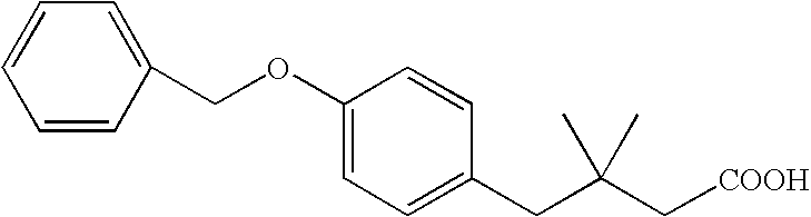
O(C1=CC=C(CC(C[COOH])(C)C)C=C1)CC1=CC=CC=C1
